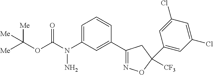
C1=C(N(C(OC([Me])([Me])[Me])=O)N)C=C(C2=NOC([CF3])(C3=CC(Cl)=CC(Cl)=C3)C2)C=C1
